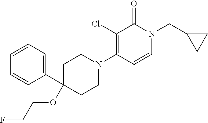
C1(C2=CC=CC=C2)(OCCF)CCN(C2=C(Cl)C(=O)N(CC3CC3)C=C2)CC1
